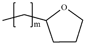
C1(CC)CCCO1
